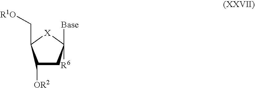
C1([OR2])CC([R6])([Base])[X]C1C[R1O]
